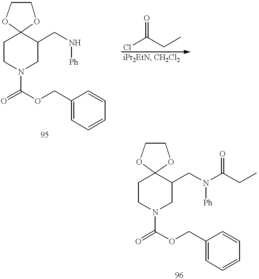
O=C(OCC1=CC=CC=C1)N1CC(CN[Ph])C2(CC1)OCCO2.O=C(OCC1=CC=CC=C1)N1CC(CN([Ph])C(CC)=O)C2(CC1)OCCO2.ClC(CC)=O
